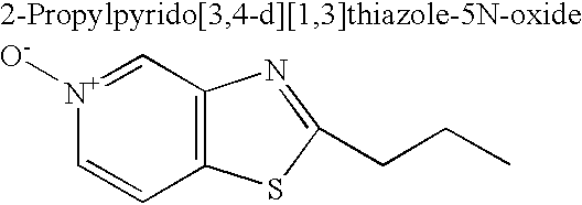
C1=C[N+]([O-])=CC2=C1SC(CCC)=N2
